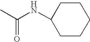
C(NC1CCCCC1)(C)=O
